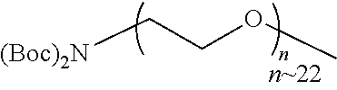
[(Boc)2N]CCOC
